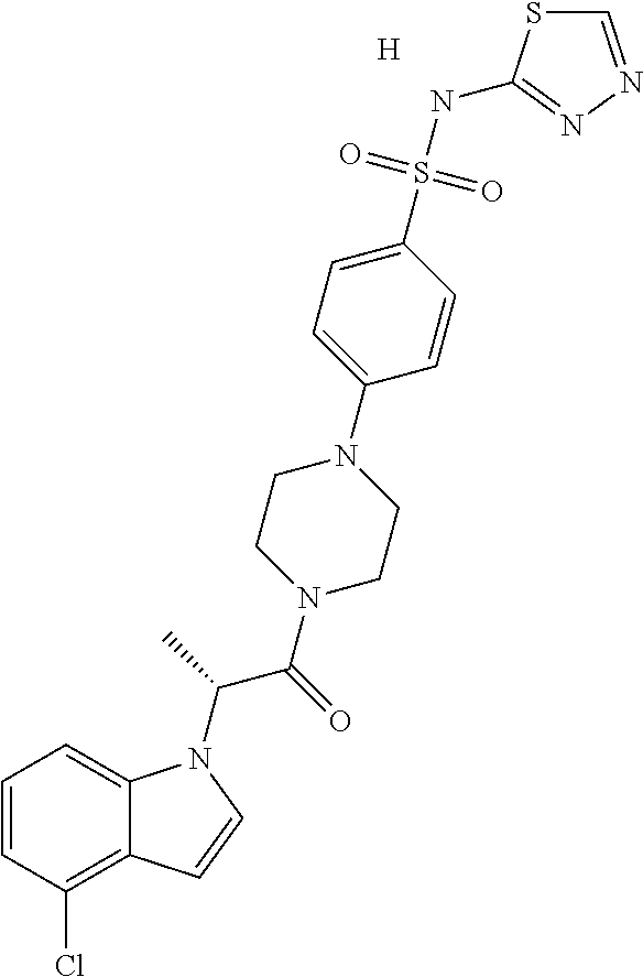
[H].C1=CC(Cl)=C2C(=C1)N(C(C)C(=O)N1CCN(C3=CC=C(S(NC4=NN=CS4)(=O)=O)C=C3)CC1)C=C2
